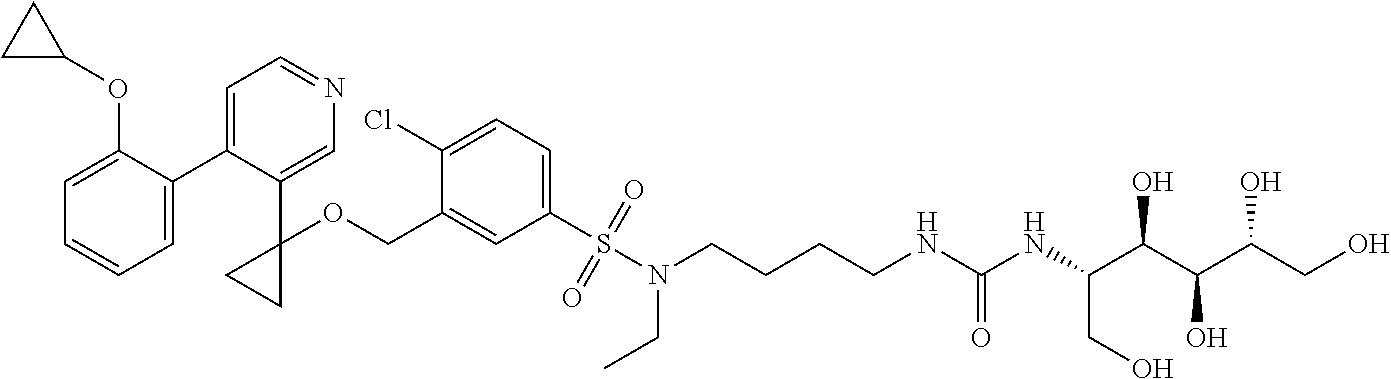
C1=C(C2=CC=NC=C2C2(OCC3=CC(S(N(CCCCNC(NC(C(C(C(CO)O)O)O)CO)=O)CC)(=O)=O)=CC=C3Cl)CC2)C(OC2CC2)=CC=C1
